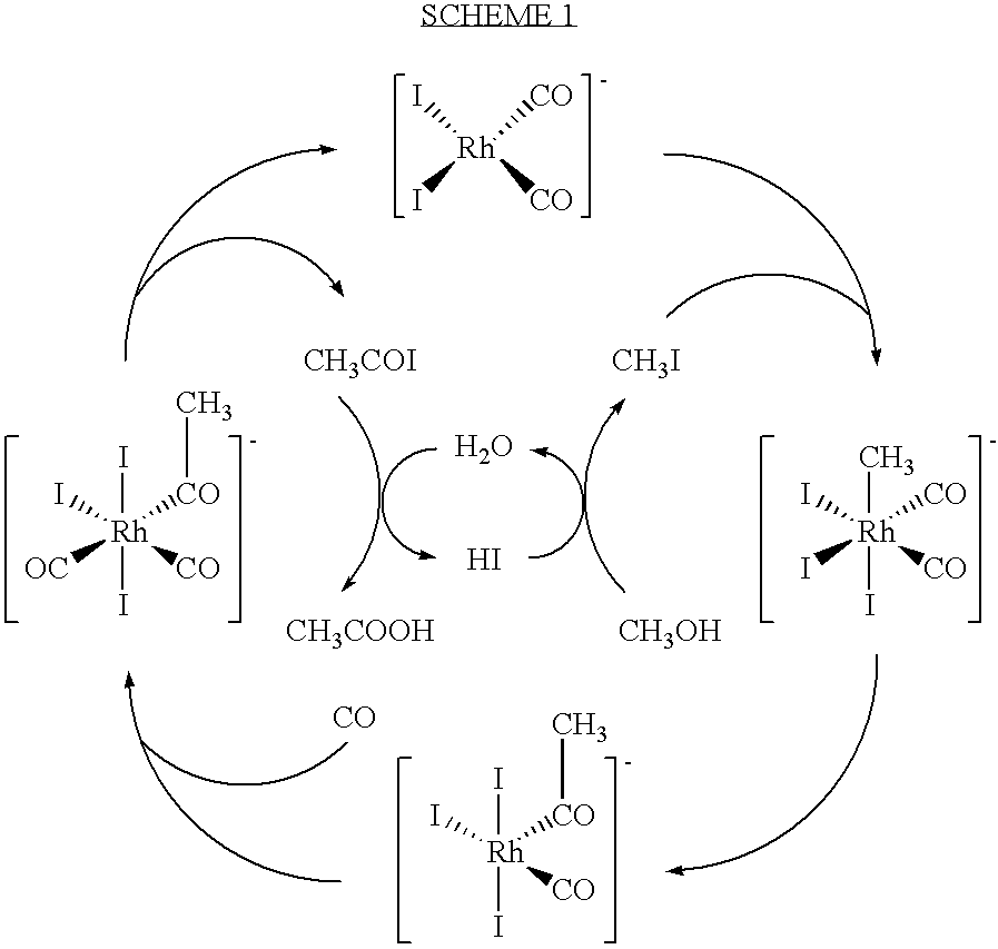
I[Rh]([CO])([CO])I.I[Rh]([CO])([OC])([CO]C)(I)I.I[Rh]([CO])([CO]C)(I)I.[CH3COI].[CH3I].[CO].C[Rh]([CO])(I)([CO])(I)I.[CH3COOH].[CH3OH].O.I
